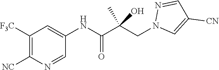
C1=C(NC(C(CN2C=C([CN])C=N2)(C)O)=O)C=NC([NC])=C1[F3C]
